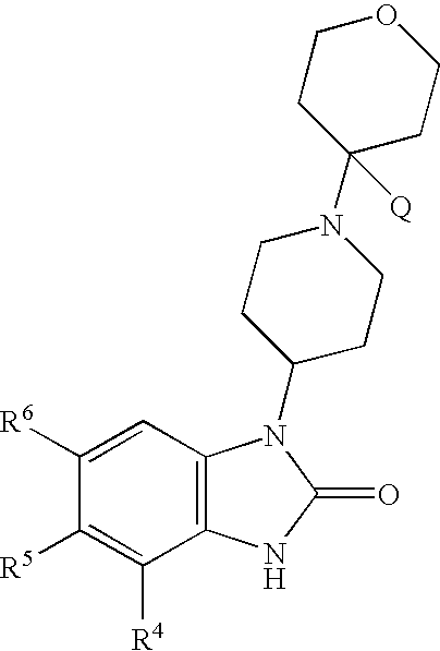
C1([R6])=CC2=C(C([R4])=C1[R5])NC(=O)N2C1CCN(C2([Q])CCOCC2)CC1
